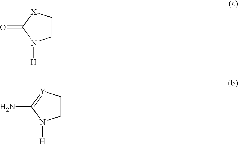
O=C1N([H])CC[X]1.NC1=[Y]CCN1[H]
